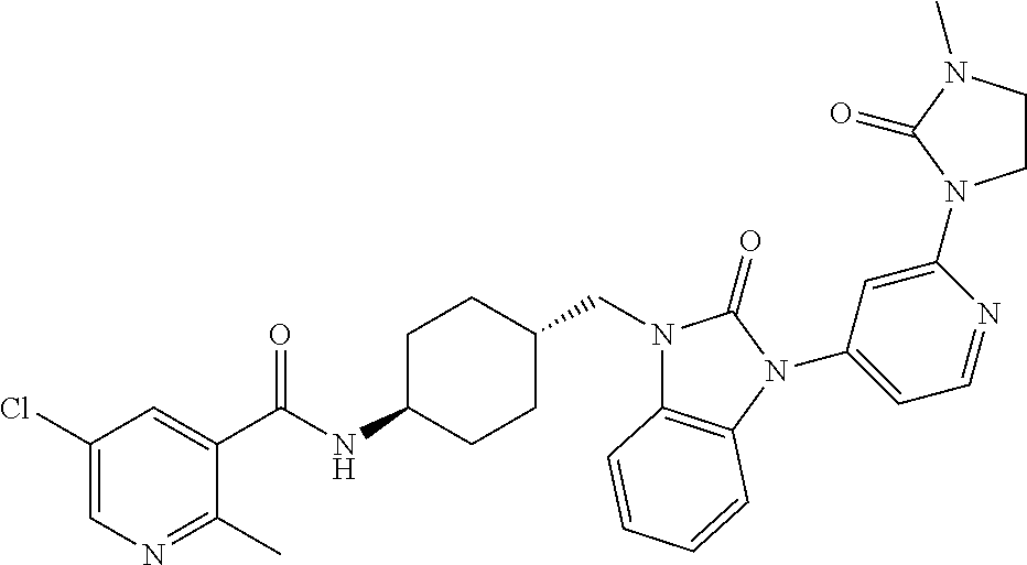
C1(Cl)=CN=C(C)C(C(NC2CCC(CN3C4=C(N(C5=CC=NC(N6CCN(C)C6=O)=C5)C3=O)C=CC=C4)CC2)=O)=C1
